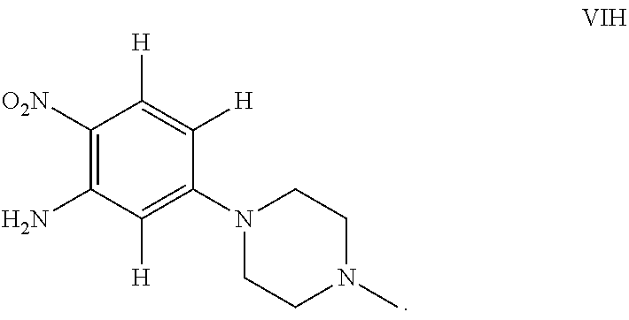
C1([O2N])=C(N)C([H])=C(N2CCN(C)CC2)C([H])=C1[H]
